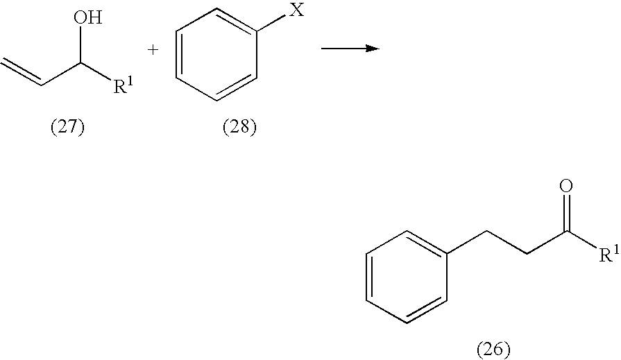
C=CC([R1])O.C1=CC=CC([X])=C1.C1=CC=CC(CCC([R1])=O)=C1
